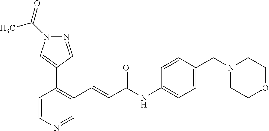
N1=CC(C2=C(C=CC(NC3=CC=C(CN4CCOCC4)C=C3)=O)C=NC=C2)=CN1C(=O)C
